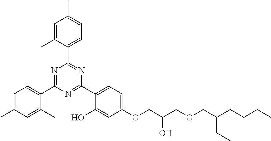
C1=C(C)C=C(C)C(C2=NC(C3=CC=C(C)C=C3C)=NC(C3=CC=C(OCC(O)COCC(CC)CCCC)C=C3O)=N2)=C1
